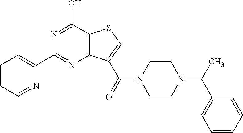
C1=CC=NC(C2=NC3=C(C(O)=N2)SC=C3C(N2CCN(C(C3=CC=CC=C3)C)CC2)=O)=C1
